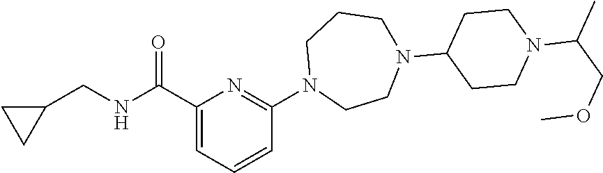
C1(C(NCC2CC2)=O)=CC=CC(N2CCN(C3CCN(C(COC)C)CC3)CCC2)=N1
